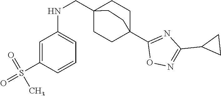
C1=C(S(=O)(C)=O)C=CC=C1NCC12CCC(C3=NC(C4CC4)=NO3)(CC1)CC2
